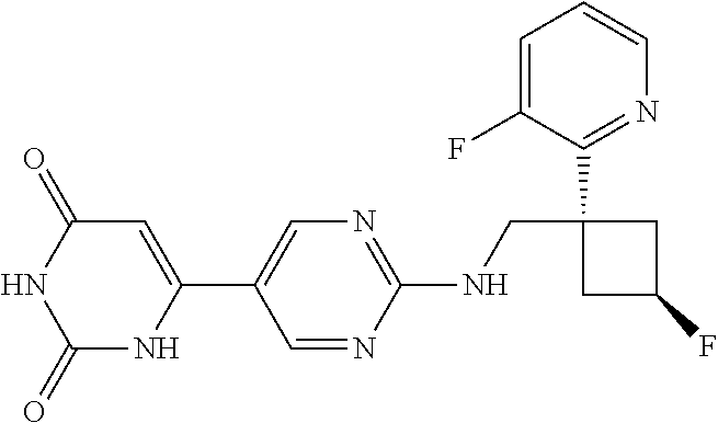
C1(C2=CN=C(NCC3(C4=NC=CC=C4F)CC(F)C3)N=C2)=CC(=O)NC(=O)N1
